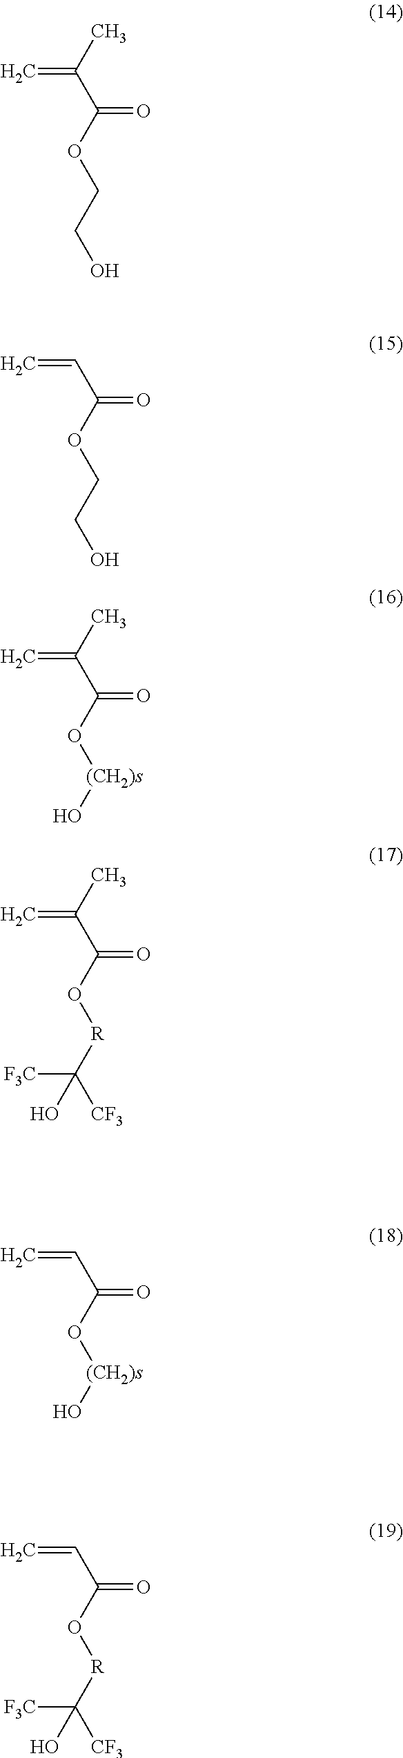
C(=O)(OCCO)C(=C)C.C(=O)(OCCO)C=C.C(=O)(O[(CH2)s]O)C(=C)C.C(=O)(O[R]C([CF3])([F3C])O)C(=C)C.C(=O)(O[(CH2)s]O)C=C.C(=O)(O[R]C([CF3])([F3C])O)C=C
